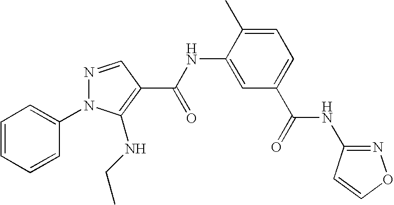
C1=CC=CC(N2N=CC(C(NC3=CC(C(=O)NC4=NOC=C4)=CC=C3C)=O)=C2NCC)=C1
